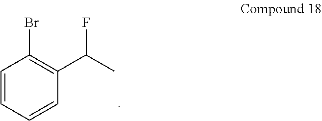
C1=CC=CC(C(C)F)=C1Br
